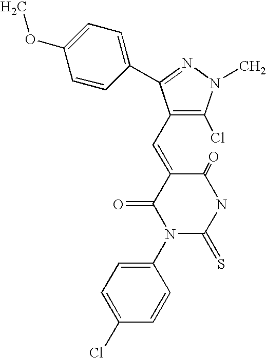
C1(N2C(=S)NC(=O)C(=CC3=C(Cl)N(C)N=C3C3=CC=C(OC)C=C3)C2=O)=CC=C(Cl)C=C1
